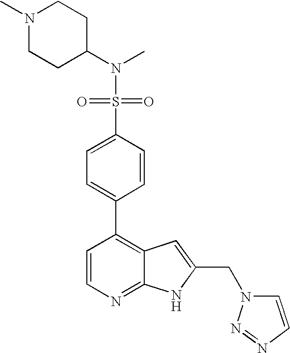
S(C1=CC=C(C2=C3C(=NC=C2)NC(CN2C=CN=N2)=C3)C=C1)(=O)(=O)N(C1CCN(C)CC1)C
